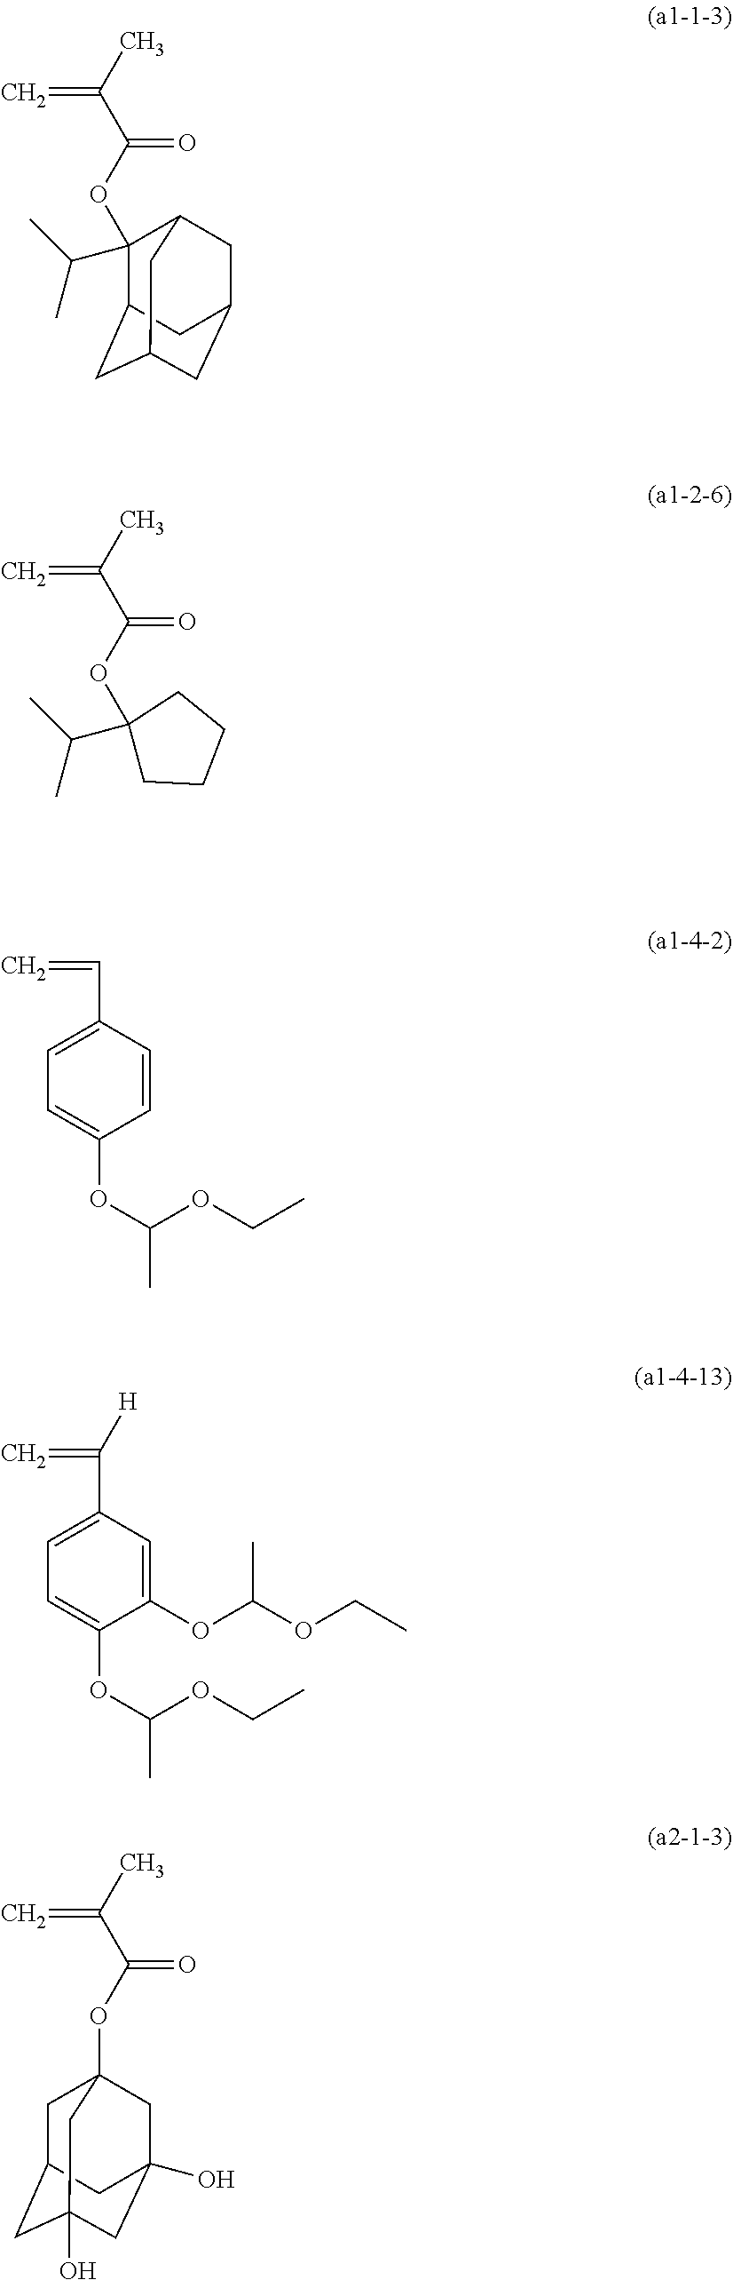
C1(OC(C(C)=C)=O)(C(C)C)C2CC3CC(CC1C3)C2.C1(OC(C(C)=C)=O)(C(C)C)CCCC1.C(=C)C1=CC=C(OC(C)OCC)C=C1.C(=C)(C1=CC=C(OC(C)OCC)C(OC(OCC)C)=C1)[H].C1C2CC3(O)CC(O)(CC1(OC(C(C)=C)=O)C3)C2
